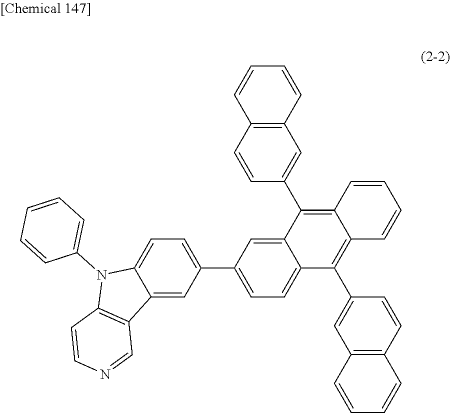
C1(C2=CC=C3C(=C2)C(C2=CC4=C(C=C2)C=CC=C4)=C2C(=C3C3=CC4=C(C=C3)C=CC=C4)C=CC=C2)=CC=C2C(=C1)C1=C(N2C2=CC=CC=C2)C=CN=C1
